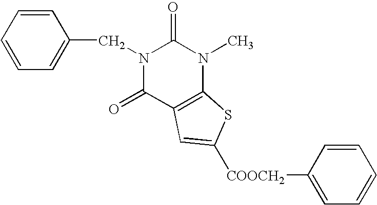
C1=CC=CC(CN2C(=O)C3=C(N(C)C2=O)SC([COOCH2]C2=CC=CC=C2)=C3)=C1
